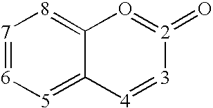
[7]1=[6][5]=C2C(=[8]1)O=[2](=O)[3]=[4]2
